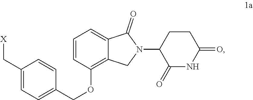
C1(C[X])=CC=C(COC2=C3C(=CC=C2)C(=O)N(C2C(=O)NC(=O)CC2)C3)C=C1
